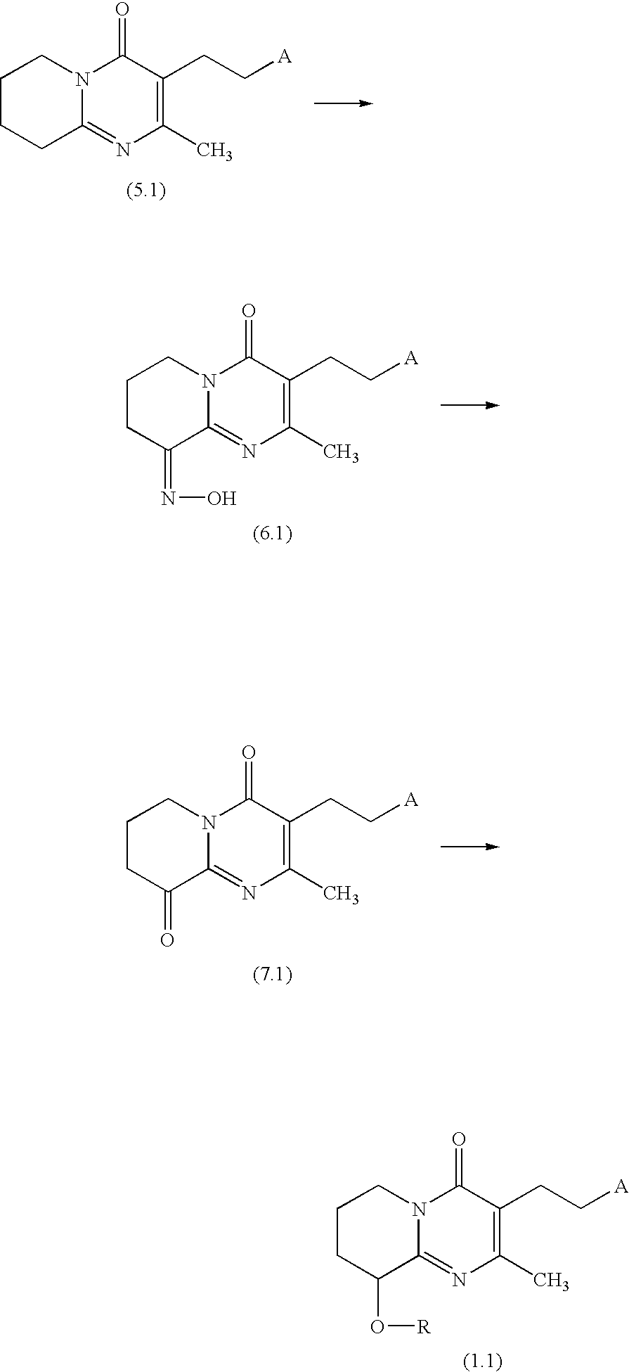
C1CCC2=NC(C)=C(CC[A])C(=O)N2C1.C1CC(=NO)C2=NC(C)=C(CC[A])C(=O)N2C1.C1CC(=O)C2=NC(C)=C(CC[A])C(=O)N2C1.C1CC(O[R])C2=NC(C)=C(CC[A])C(=O)N2C1
